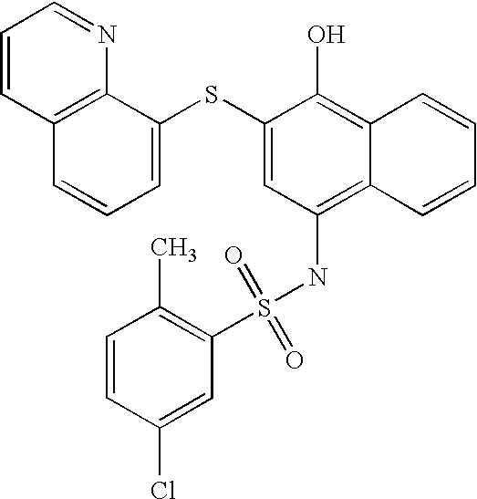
C1=CC2=C(N=C1)C(SC1=CC(NS(=O)(=O)C3=C(C)C=CC(Cl)=C3)=C3C(=C1O)C=CC=C3)=CC=C2
